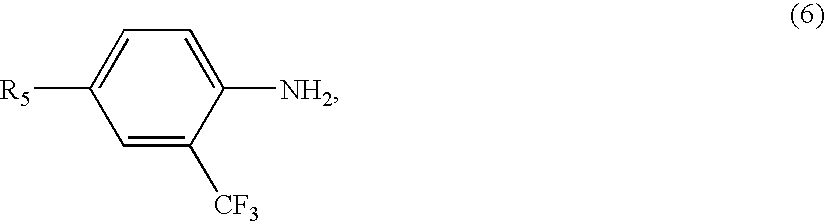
C1=C([CF3])C([NH2])=CC=C1[R5]
